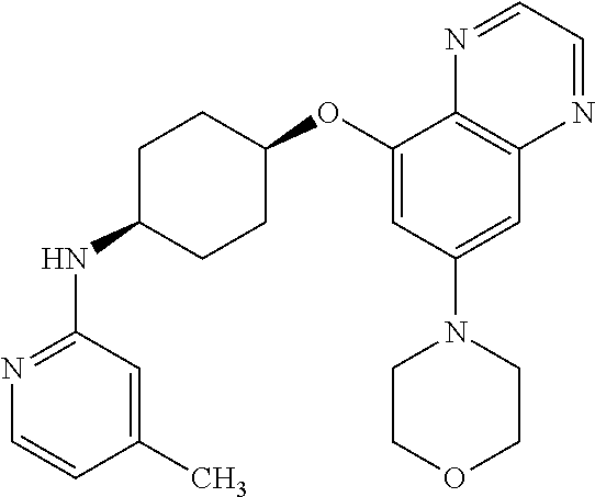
C1(OC2CCC(NC3=NC=CC(C)=C3)CC2)=CC(N2CCOCC2)=CC2=C1N=CC=N2
